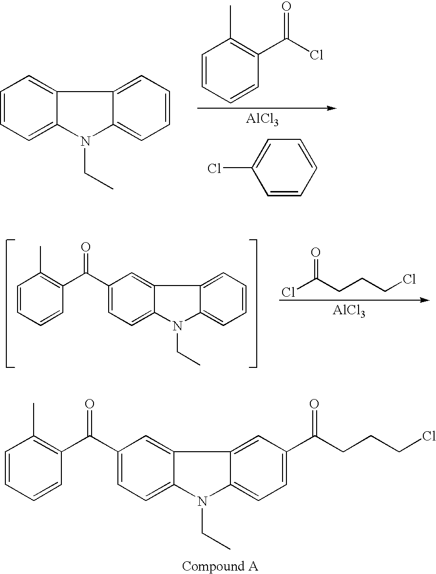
C1=CC=C2C(=C1)C1=CC=CC=C1N2CC.C1=CC=CC(C(Cl)=O)=C1C.[AlCl3].C1=CC=CC=C1Cl.C1(C(C2=C(C)C=CC=C2)=O)=CC=C2C(=C1)C1=CC=CC=C1N2CC.[AlCl3].ClC(CCCCl)=O.C1(C(C2=C(C)C=CC=C2)=O)=CC=C2C(=C1)C1=CC(C(CCCCl)=O)=CC=C1N2CC
